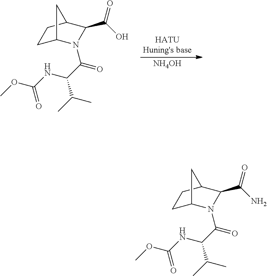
[NH4OH].C1C2N(C(C(NC(OC)=O)C(C)C)=O)C(C(O)=O)C(C1)C2.C1C2N(C(C(NC(OC)=O)C(C)C)=O)C(C(N)=O)C(C1)C2
